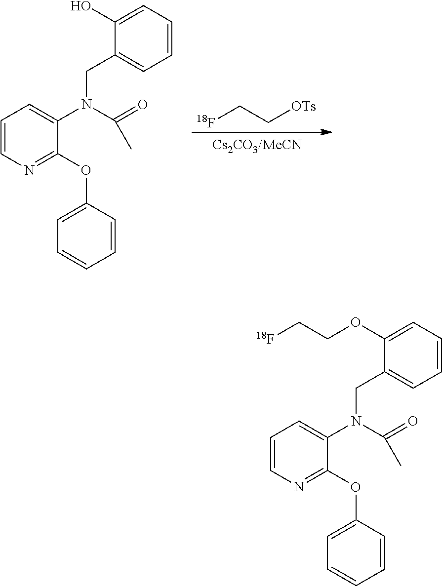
[18F]CC[OTs].C1=CN=C(OC2=CC=CC=C2)C(N(CC2=CC=CC=C2O)C(C)=O)=C1.C1=CN=C(OC2=CC=CC=C2)C(N(CC2=CC=CC=C2OCC[18F])C(C)=O)=C1
